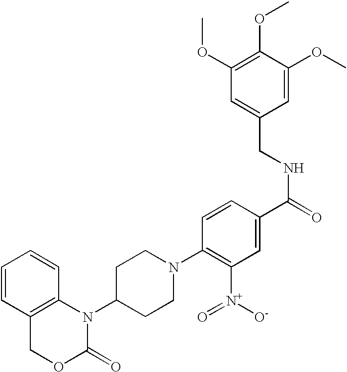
C1=CC2=C(C=C1)N(C1CCN(C3=C([N+](=O)[O-])C=C(C(NCC4=CC(OC)=C(OC)C(OC)=C4)=O)C=C3)CC1)C(=O)OC2
